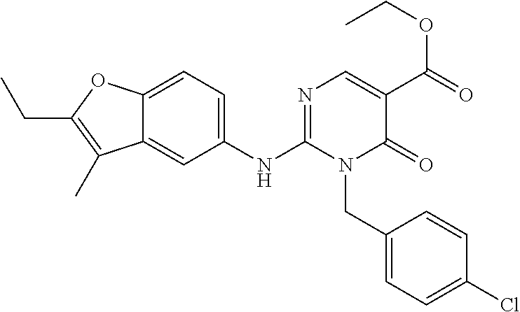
C12=CC=C(NC3=NC=C(C(=O)OCC)C(=O)N3CC3=CC=C(Cl)C=C3)C=C1C(C)=C(CC)O2
